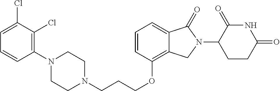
C(COC1=C2C(=CC=C1)C(=O)N(C1C(=O)NC(=O)CC1)C2)CN1CCN(C2=C(Cl)C(Cl)=CC=C2)CC1
